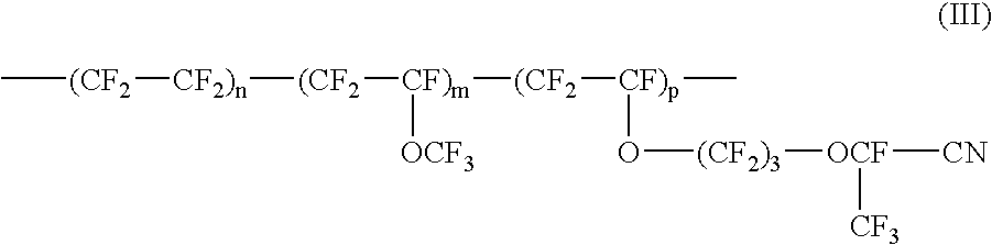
C[(CF2][CF2)n][(CF2][CF)m]([(CF2][CF)p](C)O[(CF2)3][OCF]([CN])[CF3])[OCF3]
